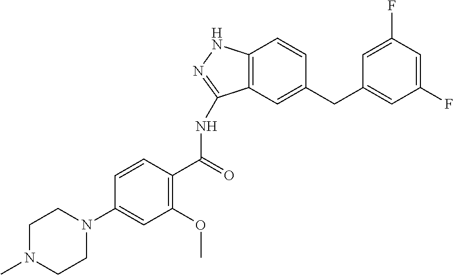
C1(N2CCN(C)CC2)=CC(OC)=C(C(NC2=NNC3=C2C=C(CC2=CC(F)=CC(F)=C2)C=C3)=O)C=C1
